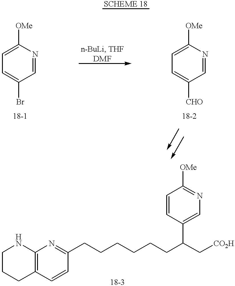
C1=C([OMe])N=CC(Br)=C1.C1=C([OMe])N=CC([CHO])=C1.C1CCC2=C(N1)N=C(CCCCCCC(C[CO2H])C1=CN=C([OMe])C=C1)C=C2
